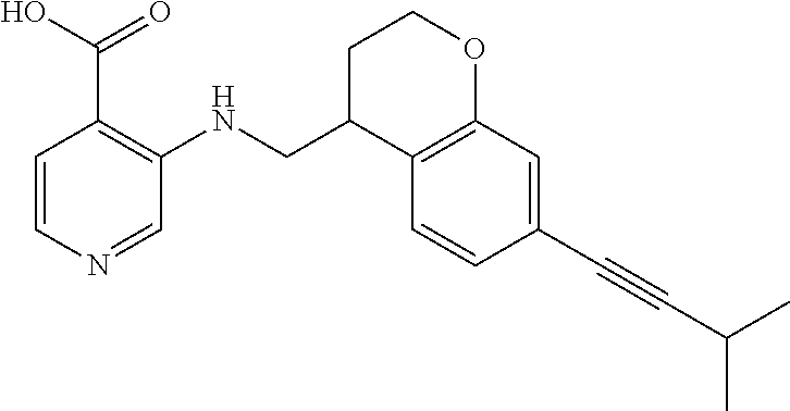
C1=CN=CC(NCC2C3=C(OCC2)C=C(C#CC(C)C)C=C3)=C1C(O)=O
